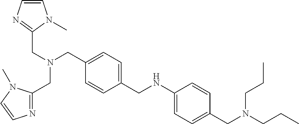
C1=C(CNC2=CC=C(CN(CCC)CCC)C=C2)C=CC(CN(CC2=NC=CN2C)CC2=NC=CN2C)=C1
